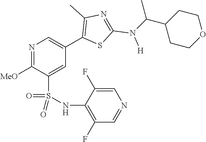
N1=C([MeO])C(S(NC2=C(F)C=NC=C2F)(=O)=O)=CC(C2=C(C)N=C(N([H])C(C3CCOCC3)C)S2)=C1
